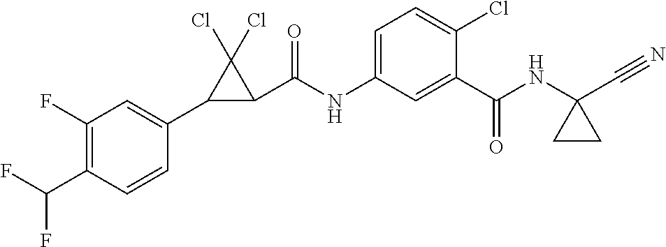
C1(C2C(C(NC3=CC=C(Cl)C(C(NC4(C#N)CC4)=O)=C3)=O)C2(Cl)Cl)=CC(F)=C(C(F)F)C=C1
